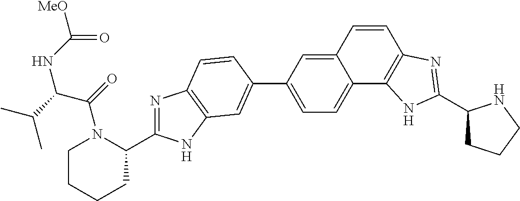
N1=C(C2N(C(=O)C(C(C)C)NC([MeO])=O)CCCC2)NC2=C1C=CC(C1=CC=C3C(=C1)C=CC1=C3NC(C3CCCN3)=N1)=C2
